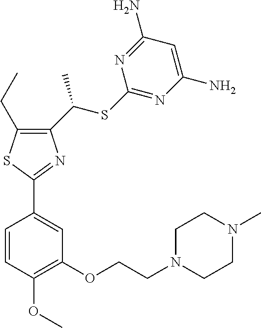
C1(C(SC2=NC(N)=CC(N)=N2)C)=C(CC)SC(C2=CC(OCCN3CCN(C)CC3)=C(OC)C=C2)=N1
